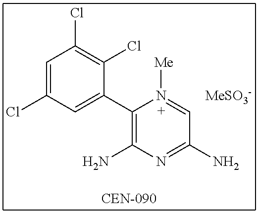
C1(C2=CC(Cl)=CC(Cl)=C2Cl)=C(N)N=C(N)C=N1[Me].[MeSO3-]
